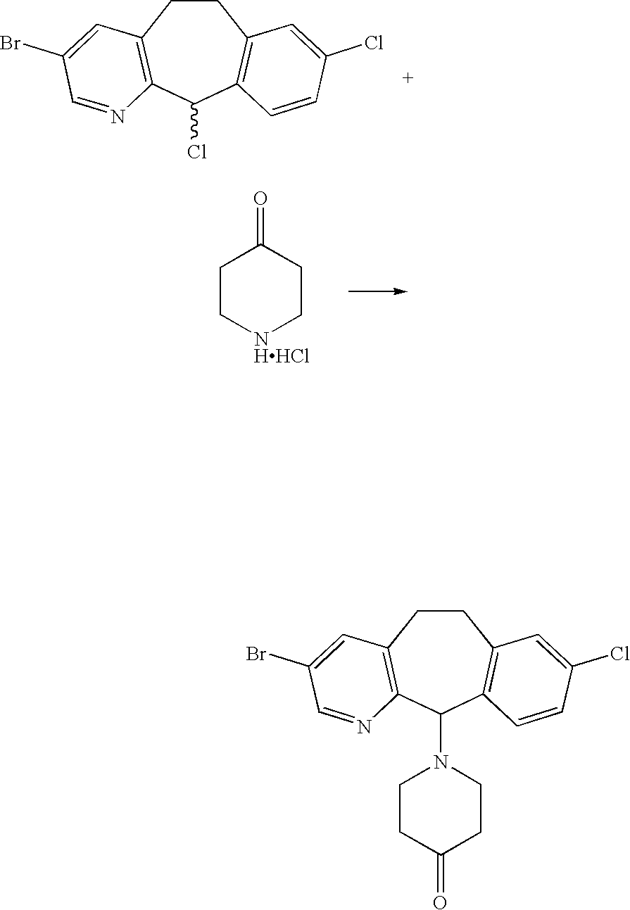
C1CC2=C(C(Cl)C3=C1C=C(Cl)C=C3)N=CC(Br)=C2.C1C[NHHCl]CCC1=O.C1CC2=C(C(N3CCC(=O)CC3)C3=C1C=C(Cl)C=C3)N=CC(Br)=C2
